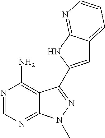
C12=C(N)N=CN=C1N(C)N=C2C1=CC2=CC=CN=C2N1
